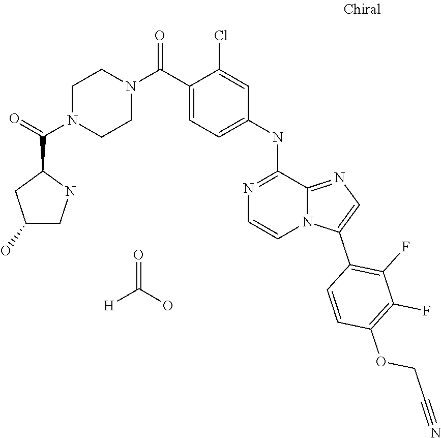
C12=NC=C(C3=C(F)C(F)=C(OCC#N)C=C3)N1C=CN=C2NC1=CC=C(C(N2CCN(C(C3CC(O)CN3)=O)CC2)=O)C(Cl)=C1.[H]C(O)=O
